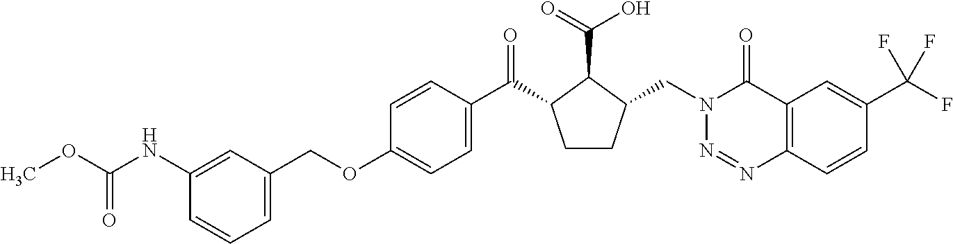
C1(COC2=CC=C(C(=O)C3CCC(CN4N=NC5=C(C4=O)C=C(C(F)(F)F)C=C5)C3C(=O)O)C=C2)=CC=CC(NC(OC)=O)=C1
